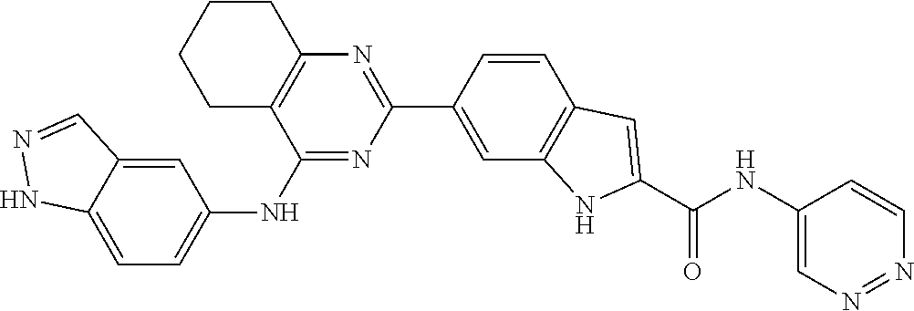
N1=NC=CC(NC(C2=CC3=C(N2)C=C(C2=NC4=C(C(NC5=CC=C6NN=CC6=C5)=N2)CCCC4)C=C3)=O)=C1
